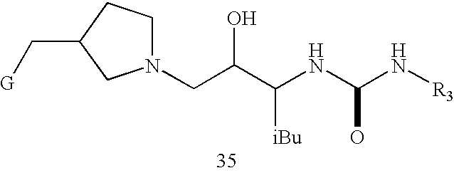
C(C(C(NC(N[R3])O)[iBu])O)N1CCC(C[G])C1
